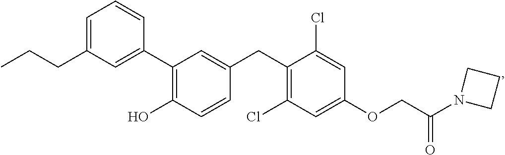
C1(C2=C(O)C=CC(CC3=C(Cl)C=C(OCC(N4CCC4)=O)C=C3Cl)=C2)=CC(CCC)=CC=C1
